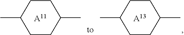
C1CC(C)CCC1C.[A11].C1CC(C)CCC1C.[A13]
